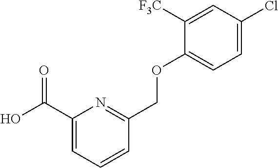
C1(C(O)=O)=CC=CC(COC2=CC=C(Cl)C=C2[F3C])=N1
